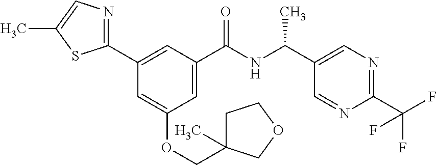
C(OC1=CC(C2=NC=C(C)S2)=CC(C(NC(C2=CN=C(C(F)(F)F)N=C2)C)=O)=C1)C1(C)CCOC1
